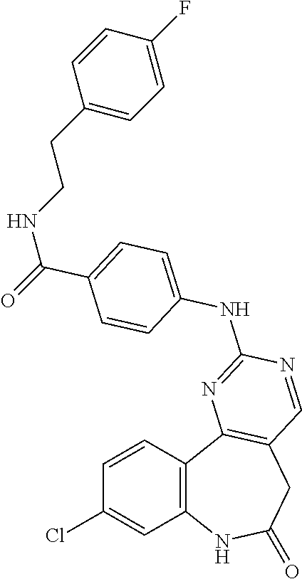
C1=CC2=C(C=C1Cl)NC(=O)CC1=C2N=C(NC2=CC=C(C(=O)NCCC3=CC=C(F)C=C3)C=C2)N=C1
